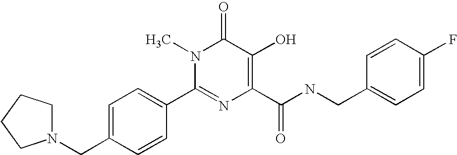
C1=C(CN2CCCC2)C=CC(C2=NC(C(NCC3=CC=C(F)C=C3)=O)=C(O)C(=O)N2C)=C1
